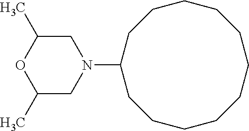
C1C(C)OC(C)CN1C1CCCCCCCCCCC1
